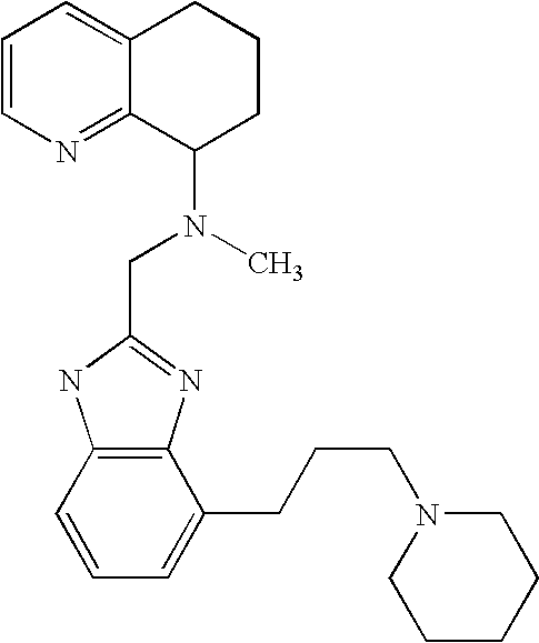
C1=CN=C2C(=C1)CCCC2N(C)CC1=NC2=C(N1)C=CC=C2CCCN1CCCCC1
